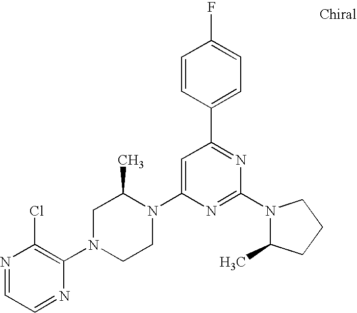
N1=CC=NC(N2CCN(C3=CC(C4=CC=C(F)C=C4)=NC(N4C(C)CCC4)=N3)C(C)C2)=C1Cl
